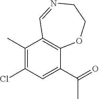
C1(C)=C(Cl)C=C(C(C)=O)C2=C1C=NCCO2
